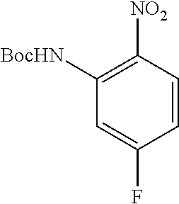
C1=CC([NO2])=C([BocHN])C=C1F
